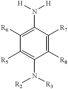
C1([R8])=C([R7])C(N([H])[H])=C([R6])C([R5])=C1N([R2])[R3]
